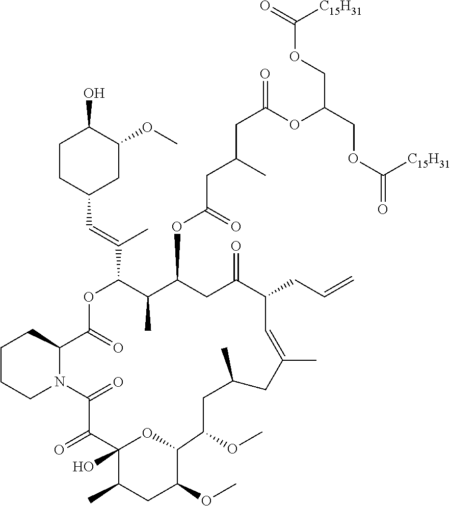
C1CCN2C(C1)C(=O)OC(C(=CC1CC(OC)C(O)CC1)C)C(C)C(OC(CC(CC(=O)OC(COC(=O)[C15H31])COC(=O)[C15H31])C)=O)CC(=O)C(CC=C)C=C(C)CC(C)CC(OC)C1C(OC)CC(C)C(O)(C(=O)C2=O)O1
